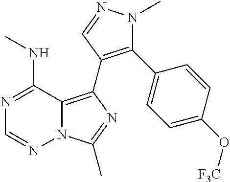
N12C(=C(C3=C(C4=CC=C(O[F3C])C=C4)N(C)N=C3)N=C1C)C(NC)=NC=N2
